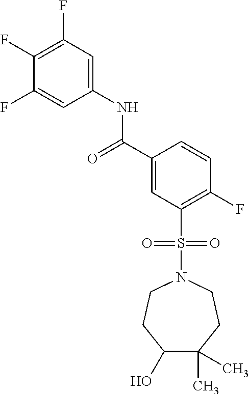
C(C1=CC(S(N2CCC(C)(C)C(O)CC2)(=O)=O)=C(F)C=C1)(=O)NC1=CC(F)=C(F)C(F)=C1
